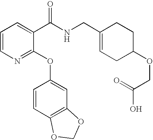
C1=CN=C(OC2=CC3=C(C=C2)OCO3)C(C(NCC2=CCC(OCC(O)=O)CC2)=O)=C1
